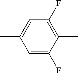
C1=C(F)C(C)=C(F)C=C1C
